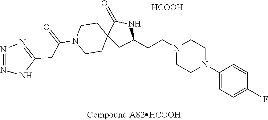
C1=CC(N2CCN(CCC3NC(=O)C4(C3)CCN(C(CC3=NN=NN3)=O)CC4)CC2)=CC=C1F.[HCOOH]
